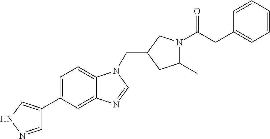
C1(CN2C3=CC=C(C4=CNN=C4)C=C3N=C2)CC(C)N(C(CC2=CC=CC=C2)=O)C1
